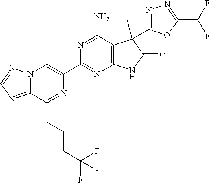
C12=NC=NN1C=C(C1=NC3=C(C(N)=N1)C(C)(C1=NN=C(C(F)F)O1)C(=O)N3)N=C2CCCC(F)(F)F
